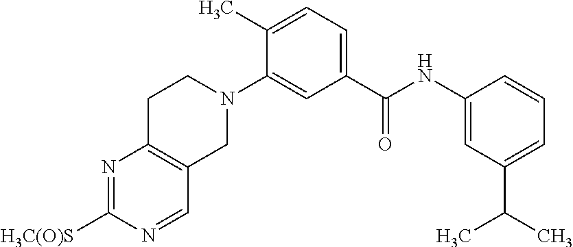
N1=C([H3C(O)S])N=CC2=C1CCN(C1=CC(C(NC3=CC(C(C)C)=CC=C3)=O)=CC=C1C)C2
